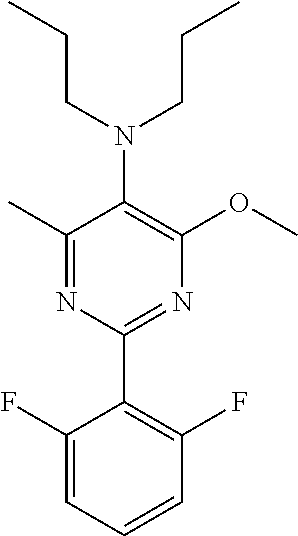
C1(C)=NC(C2=C(F)C=CC=C2F)=NC(OC)=C1N(CCC)CCC
